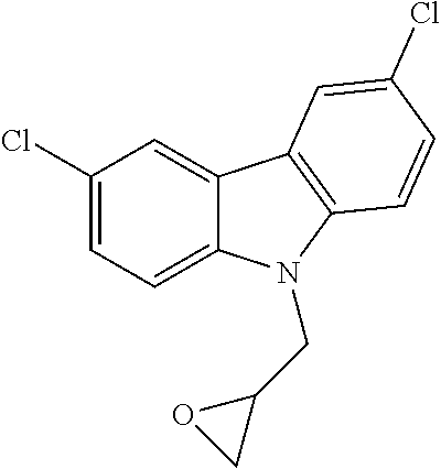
C1(Cl)=CC=C2C(=C1)C1=C(N2CC2OC2)C=CC(Cl)=C1
